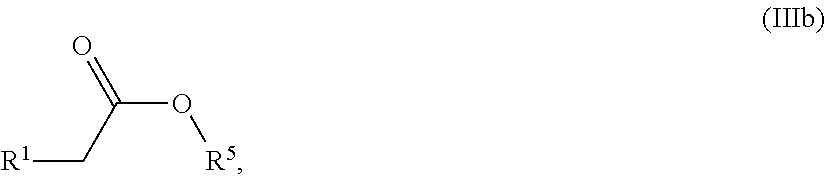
C(O[R5])(=O)C[R1]
